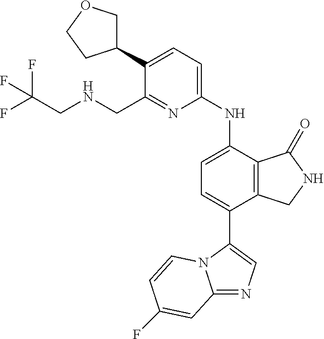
C12=NC=C(C3=CC=C(NC4=CC=C(C5COCC5)C(CNCC(F)(F)F)=N4)C4=C3CNC4=O)N1C=CC(F)=C2
